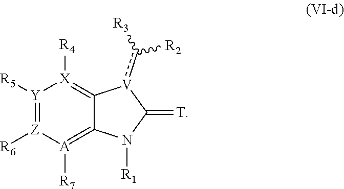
[R1]N1C2=[A]([R7])[Z]([R6])=[Y]([R5])[X]([R4])=C2[V](c([R3])[R2])C1=[T]
